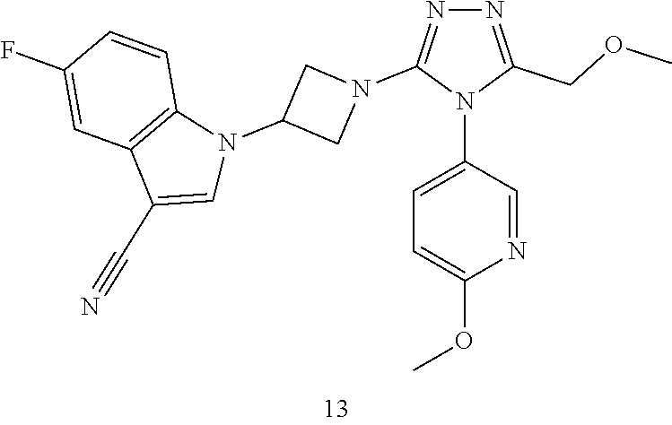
C1=C(F)C=CC2=C1C(C#N)=CN2C1CN(C2=NN=C(COC)N2C2=CC=C(OC)N=C2)C1
